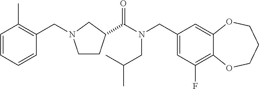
C1(CN(C(=O)C2CCN(CC3=C(C)C=CC=C3)C2)CC(C)C)=CC(F)=C2C(=C1)OCCCO2
